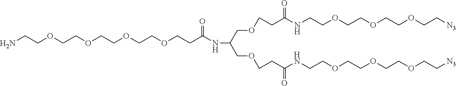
NCCOCCOCCOCCOCCC(NC(COCCC(NCCOCCOCCOCC[N3])=O)COCCC(NCCOCCOCCOCC[N3])=O)=O
